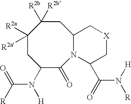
C1([R2a])([R2a])CC(N(C([R])=O)[H])C(=O)N2C(CC1([R2b])[R2b])C[X]CC2C(N([H])[R])=O
